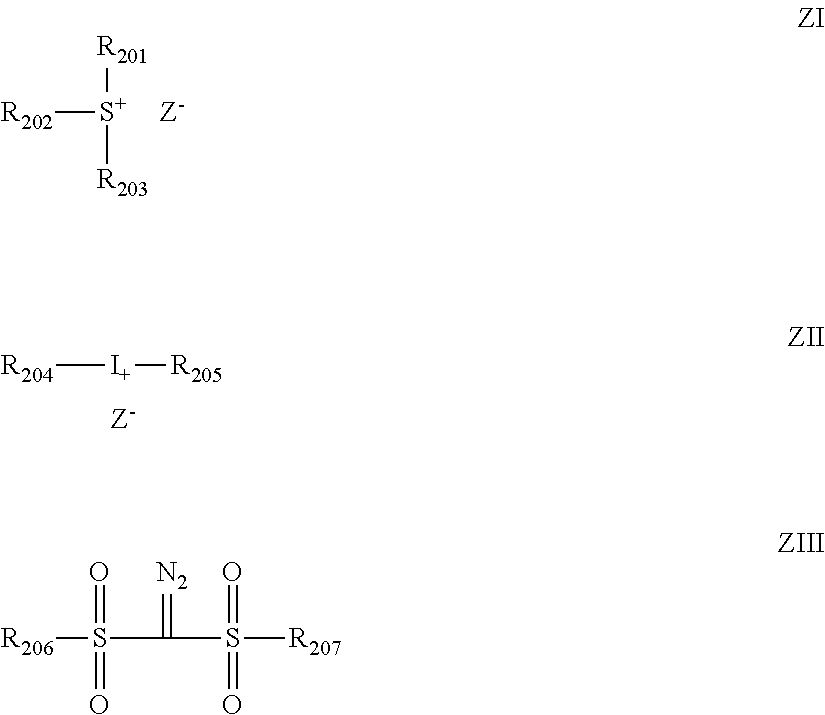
[R202][S+]([R201])[R203].[Z-].[R204][I+][R205].[Z-].[R206]S(C(S(=O)(=O)[R207])=[N2])(=O)=O
